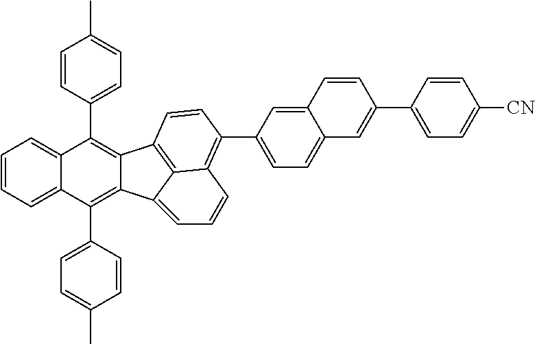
C1=CC=C2C(=C1)C(C1=CC=C(C)C=C1)=C1C(=C2C2=CC=C(C)C=C2)C2=CC=CC3=C(C4=CC=C5C(=C4)C=CC(C4=CC=C([CN])C=C4)=C5)C=CC1=C23
